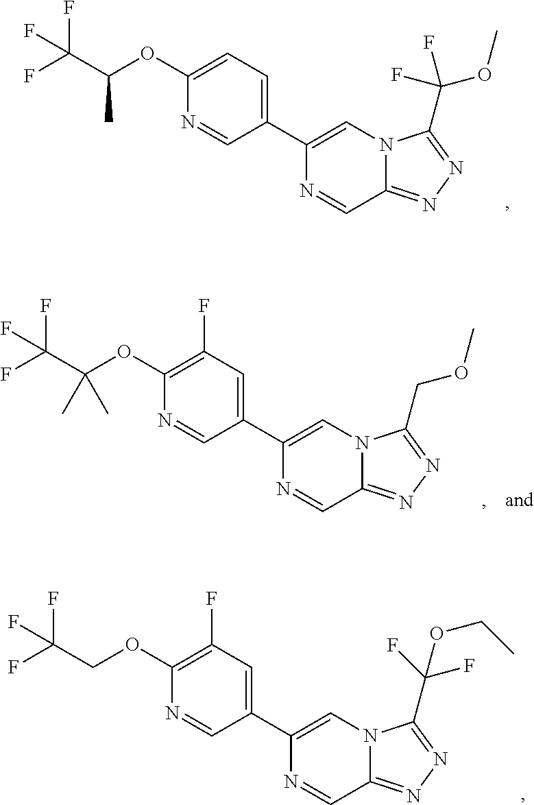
C1(OC(C(F)(F)F)C)=CC=C(C2=CN3C(=NN=C3C(F)(OC)F)C=N2)C=N1.C1(OCC(F)(F)F)=C(F)C=C(C2=CN3C(=NN=C3C(F)(F)OCC)C=N2)C=N1.C1(OC(C(F)(F)F)(C)C)=C(F)C=C(C2=CN3C(=NN=C3COC)C=N2)C=N1
